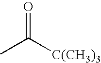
O=C([C(CH3)3])C
